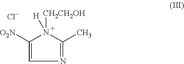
CC1=NC=C([O2N])N1([CH2CH2OH])[H].[Cl-]
